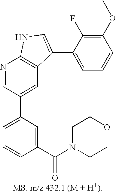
C1=C(C2=CC3=C(N=C2)NC=C3C2=CC=CC(OC)=C2F)C=C(C(=O)N2CCOCC2)C=C1
